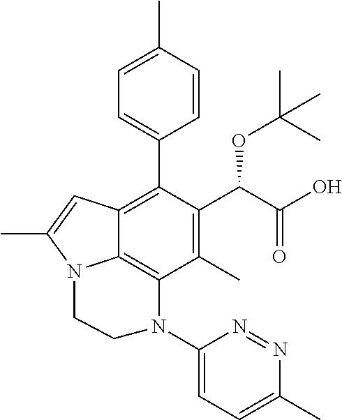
C1(C)=C(C(C(O)=O)OC(C)(C)C)C(C2=CC=C(C)C=C2)=C2C3=C1N(C1=CC=C(C)N=N1)CCN3C(C)=C2
